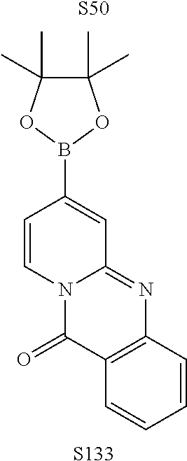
C1=CN2C(=NC3=C(C2=O)C=CC=C3)C=C1B1OC(C)(C)C(C)(C)O1.[S50].[S133]
